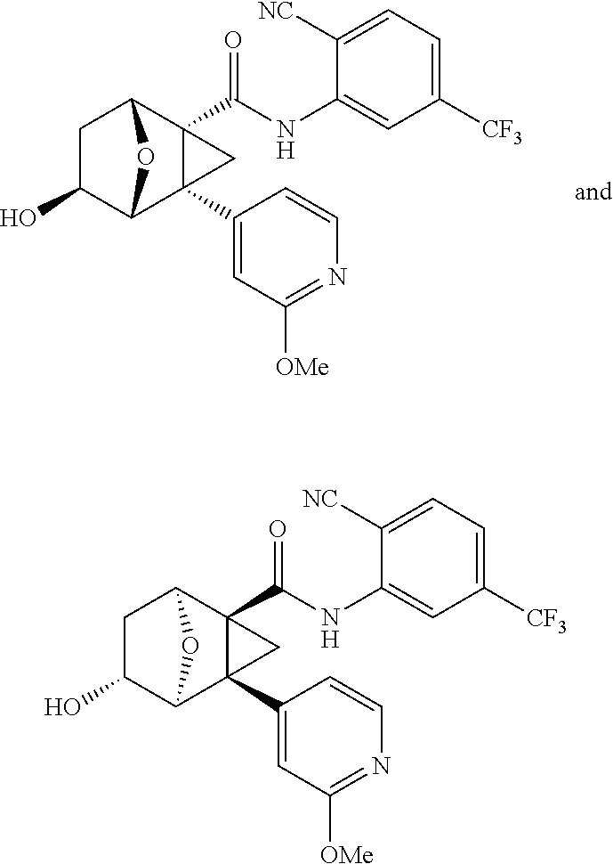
C1C(O)C2C3(C4=CC([OMe])=NC=C4)C(C(NC4=CC([CF3])=CC=C4[NC])=O)(C1O2)C3.C1C(O)C2C3(C4=CC([OMe])=NC=C4)C(C(NC4=CC([CF3])=CC=C4[NC])=O)(C1O2)C3
